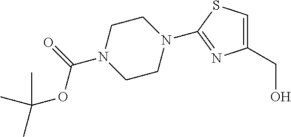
C(OC(=O)N1CCN(C2=NC(CO)=CS2)CC1)(C)(C)C
